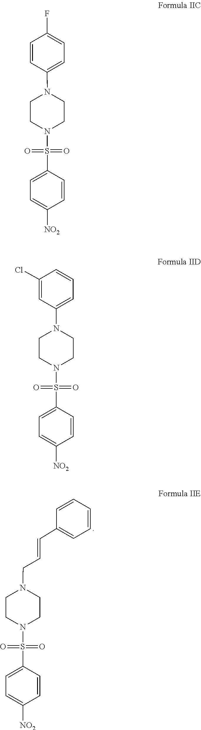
S(N1CCN(CC=CC2=CC=CC=C2)CC1)(=O)(C1=CC=C([NO2])C=C1)=O.C1=CC([NO2])=CC=C1S(=O)(N1CCN(C2=CC=C(F)C=C2)CC1)=O.S(N1CCN(C2=CC=CC(Cl)=C2)CC1)(C1=CC=C([NO2])C=C1)(=O)=O
